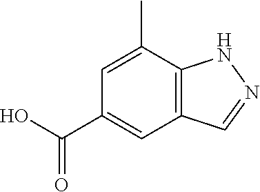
C12=C(C(C)=CC(C(O)=O)=C1)NN=C2
